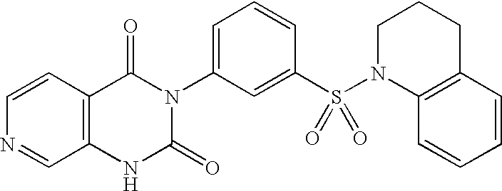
C1=CC2=C(C=N1)NC(=O)N(C1=CC=CC(S(N3C4=C(CCC3)C=CC=C4)(=O)=O)=C1)C2=O
